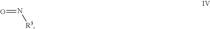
O=N[R3]
